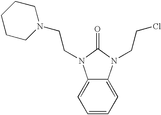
C1=CC=C2C(=C1)N(CCN1CCCCC1)C(=O)N2CCCl
